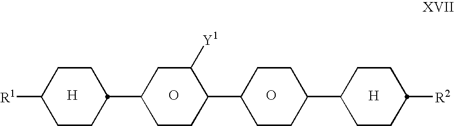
[H].O.O.[H].C1CC(C2CCC(C3CCC(C4CCC([R2])CC4)CC3)C([Y1])C2)CCC1[R1]
